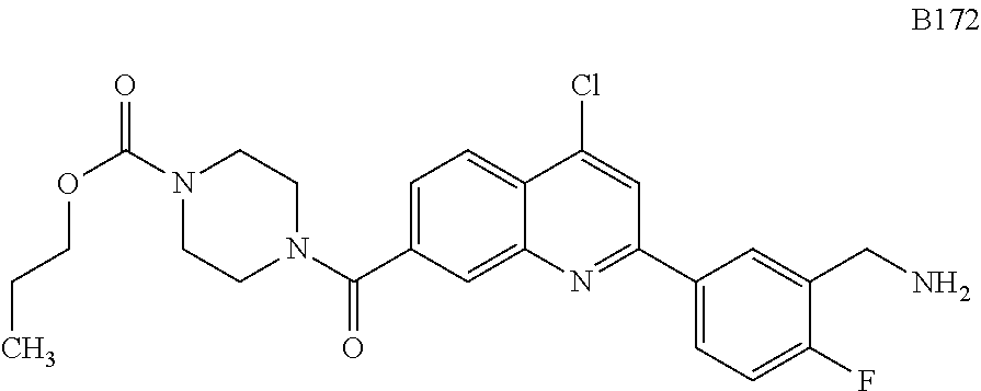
C1=C(C(N2CCN(C(=O)OCCC)CC2)=O)C=C2C(=C1)C(Cl)=CC(C1=CC=C(F)C(CN)=C1)=N2
